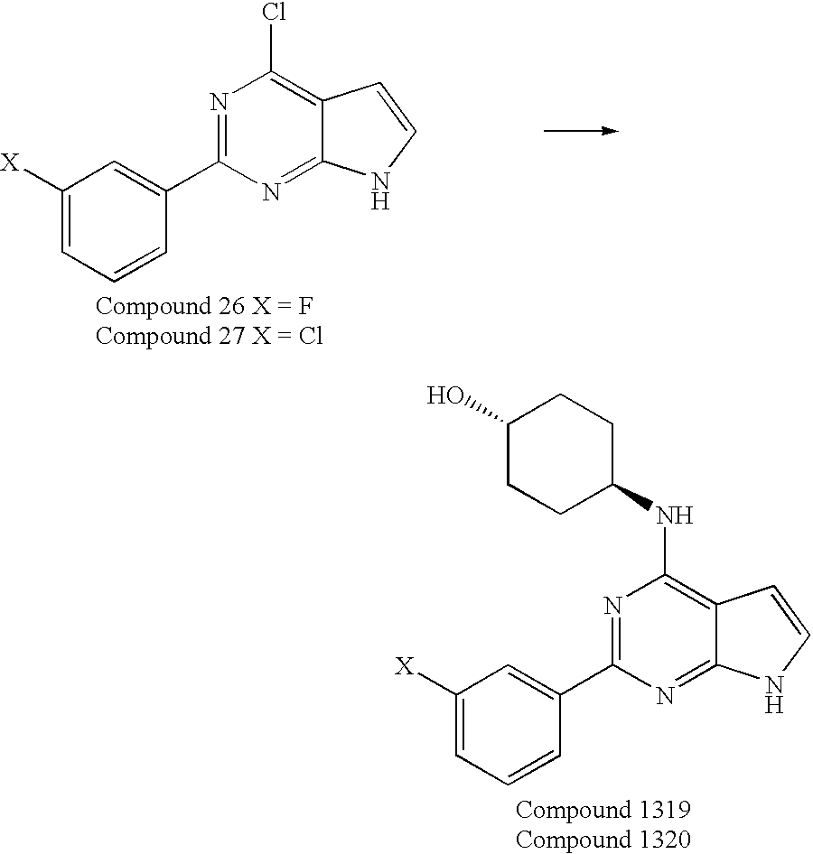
C1([X])=CC=CC(C2=NC(Cl)=C3C(=N2)NC=C3)=C1.C1([X])=CC=CC(C2=NC(NC3CCC(O)CC3)=C3C(=N2)NC=C3)=C1
